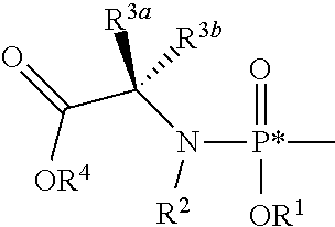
C(C(N([R2])[P*](=O)([OR1])C)([R3a])[R3b])(=O)[OR4]
